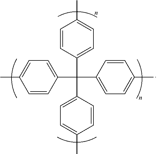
C1=CC(C(C2=CC=C(C)C=C2)(C2=CC=C(C)C=C2)C2=CC=C(C)C=C2)=CC=C1C
